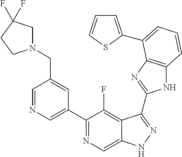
C1=NC=C(C2=NC=C3C(=C2F)C(C2=NC4=C(N2)C=CC=C4C2=CC=CS2)=NN3)C=C1CN1CC(F)(F)CC1
